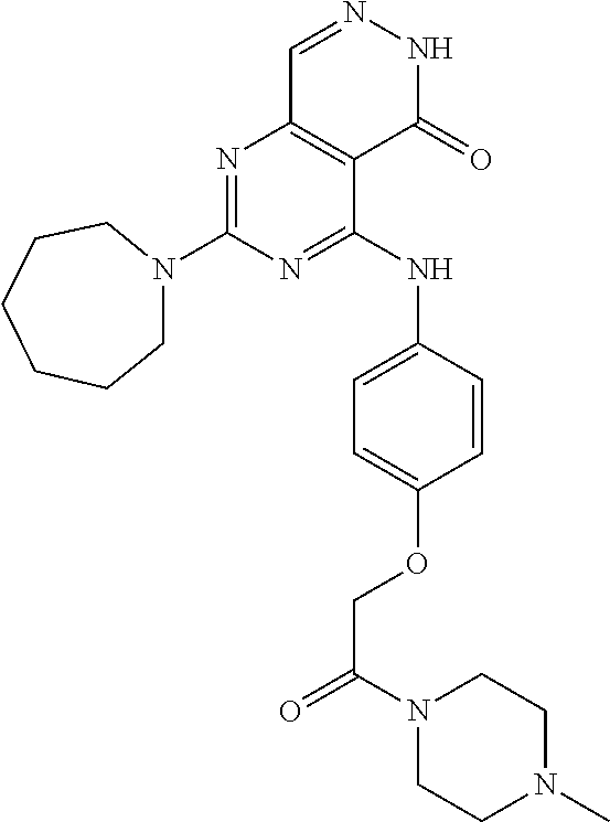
N1=C(N2CCCCCC2)N=C(NC2=CC=C(OCC(N3CCN(C)CC3)=O)C=C2)C2=C1C=NNC2=O
